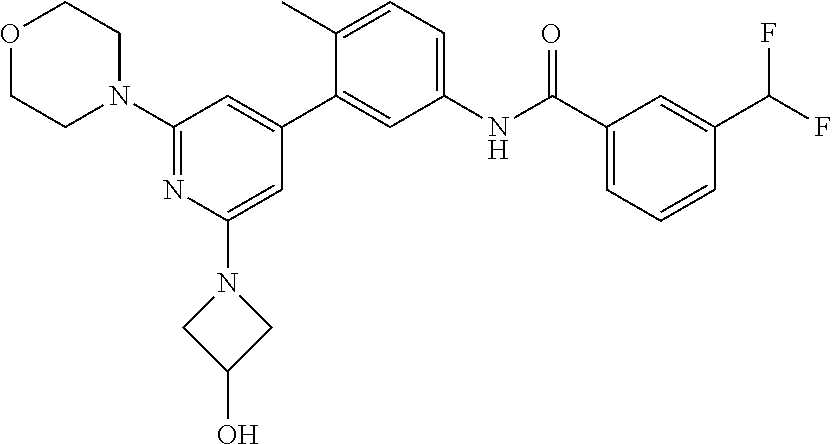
O1CCN(C2=NC(N3CC(O)C3)=CC(C3=CC(NC(C4=CC=CC(C(F)F)=C4)=O)=CC=C3C)=C2)CC1
